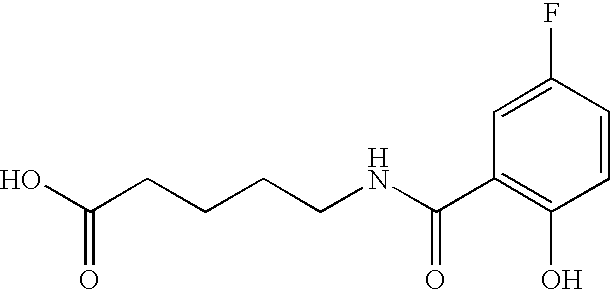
C1(F)=CC(C(NCCCCC(O)=O)=O)=C(O)C=C1
